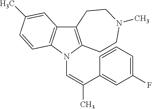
C12=C(N(C=C(C)C3=CC(F)=CC=C3)C3=C1C=C(C)C=C3)CCN(C)CC2
